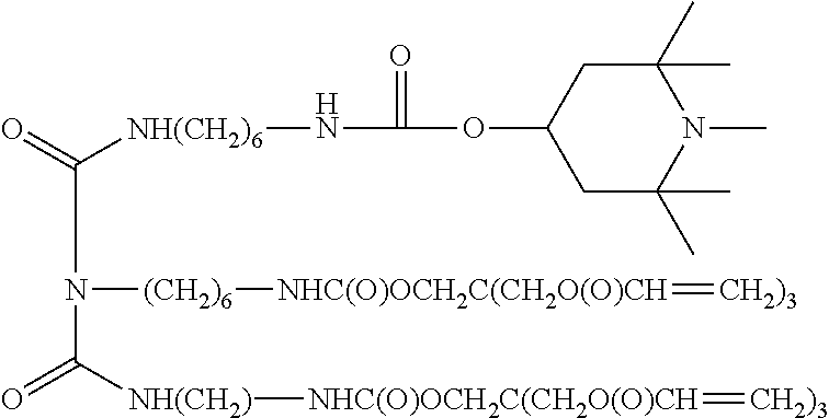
C1(C)(C)CC(OC(=O)N[NH(CH2)6]C(=O)N(C(=O)[NH(CH2)][NHC(O)OCH2C(CH2O(O)CH]=[CH2)3])[(CH2)6][NHC(O)OCH2C(CH2O(O)CH]=[CH2)3])CC(C)(C)N1C
